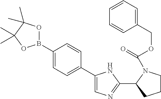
C1(B2OC(C)(C)C(C)(C)O2)=CC=C(C2=CN=C(C3CCCN3C(=O)OCC3=CC=CC=C3)N2)C=C1
